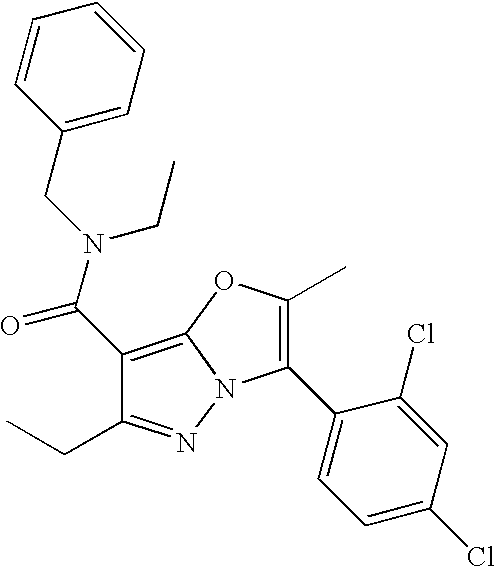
C1(C(N(CC2=CC=CC=C2)CC)=O)=C2N(N=C1CC)C(C1=CC=C(Cl)C=C1Cl)=C(C)O2
